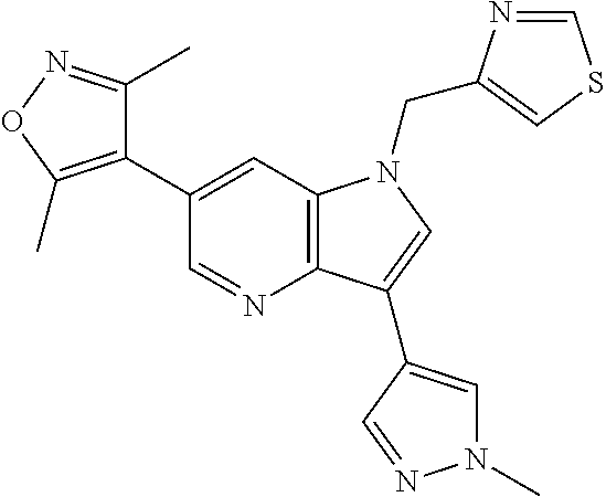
C1(C2=CC3=C(N=C2)C(C2=CN(C)N=C2)=CN3CC2=CSC=N2)=C(C)ON=C1C
